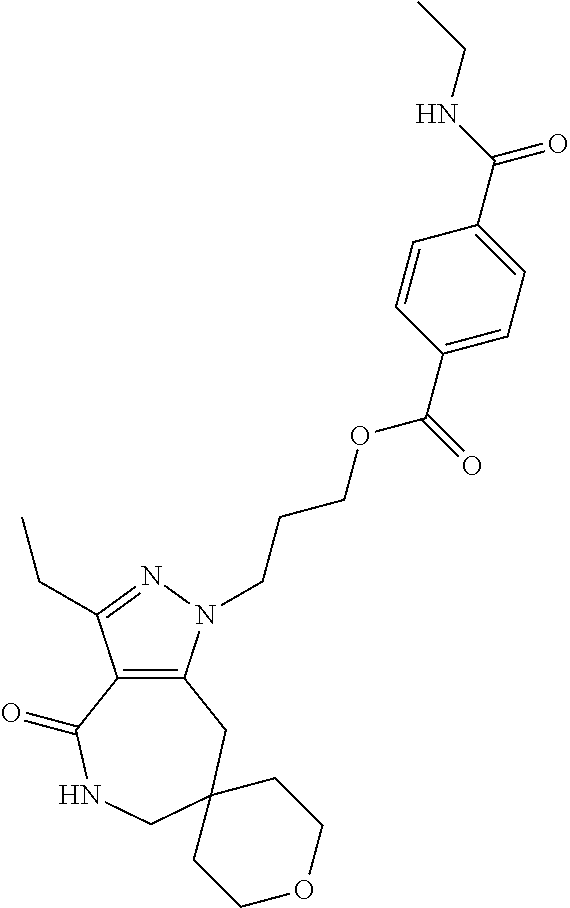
C12=C(N(CCCOC(C3=CC=C(C(NCC)=O)C=C3)=O)N=C1CC)CC1(CNC2=O)CCOCC1
